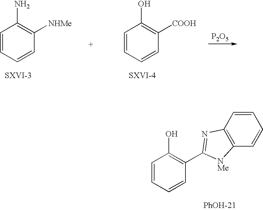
C1=CC=CC([NHMe])=C1N.C1=CC=CC([COOH])=C1O.[P2O5].C1=CC=CC(C2=NC3=C(C=CC=C3)[NMe]2)=C1O.[PhOH-21]
